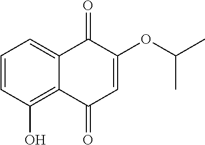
C1=CC(O)=C2C(=C1)C(=O)C(OC(C)C)=CC2=O
